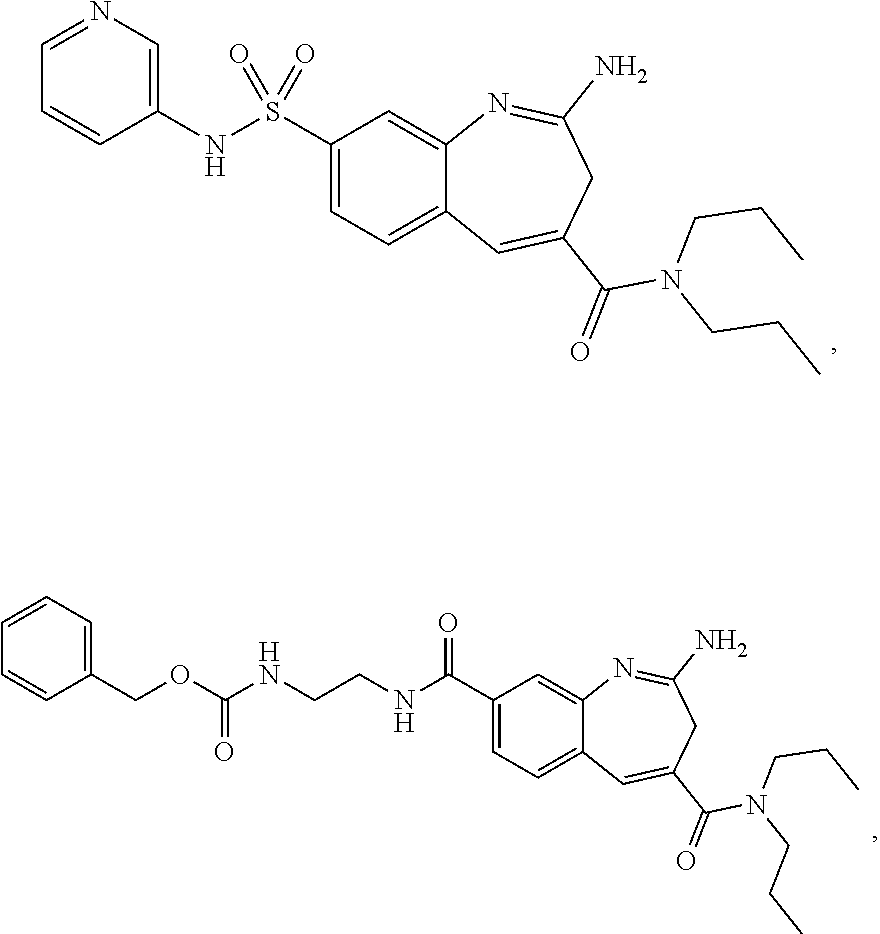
C1=C2C(=CC(C(NCCNC(OCC3=CC=CC=C3)=O)=O)=C1)N=C(N)CC(C(=O)N(CCC)CCC)=C2.C1=C2C(=CC(S(NC3=CN=CC=C3)(=O)=O)=C1)N=C(N)CC(C(=O)N(CCC)CCC)=C2
